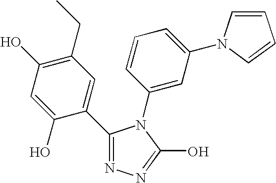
C1(C2=CC(CC)=C(O)C=C2O)=NN=C(O)N1C1=CC(N2C=CC=C2)=CC=C1
